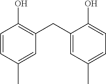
C1=CC(C)=CC(CC2=CC(C)=CC=C2O)=C1O
